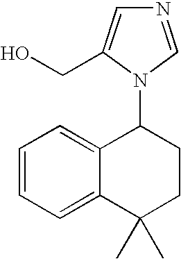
N1=CN(C2C3=CC=CC=C3C(C)(C)CC2)C(CO)=C1
